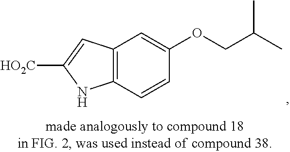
C12=C(C=CC(OCC(C)C)=C1)NC([HO2C])=C2
